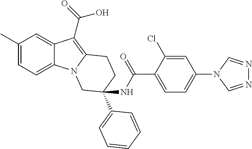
C1(C)=CC=C2C(=C1)C(C(=O)O)=C1N2CC(C2=CC=CC=C2)(NC(C2=CC=C(N3C=NN=C3)C=C2Cl)=O)CC1
